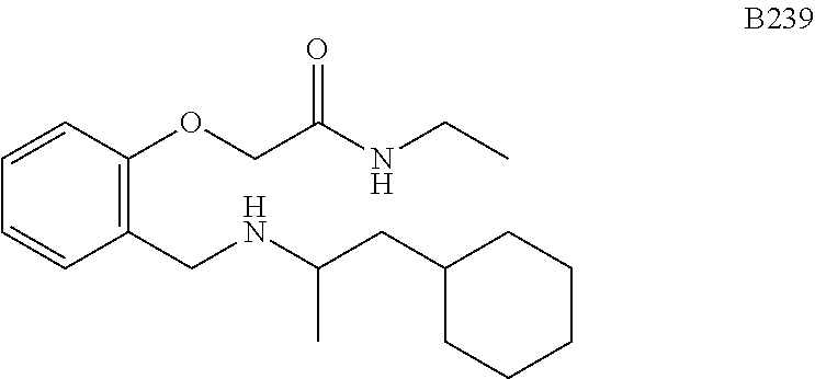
C1=CC(OCC(NCC)=O)=C(CNC(CC2CCCCC2)C)C=C1
